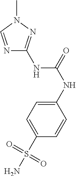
N1=CN(C)N=C1NC(=O)NC1=CC=C(S(N)(=O)=O)C=C1
